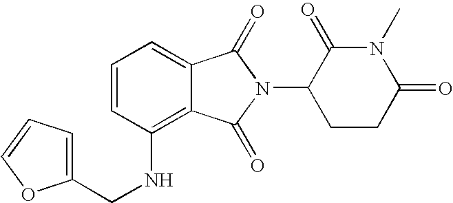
C1=C2C(=C(NCC3=CC=CO3)C=C1)C(=O)N(C1CCC(=O)N(C)C1=O)C2=O
